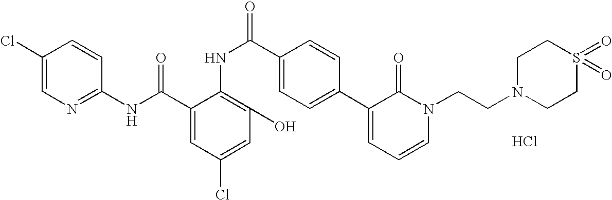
C1(NC(C2=CC(Cl)=CC(O)=C2NC(C2=CC=C(C3=CC=CN(CCN4CCS(=O)(=O)CC4)C3=O)C=C2)=O)=O)=NC=C(Cl)C=C1.Cl
